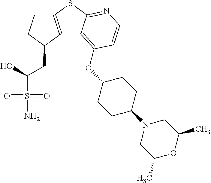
C12=C(C(CC(S(N)(=O)=O)O)CC1)C1=C(OC3CCC(N4CC(C)OC(C)C4)CC3)C=CN=C1S2
